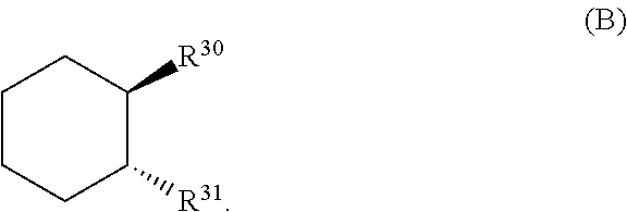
C1CCC([R31])C([R30])C1
